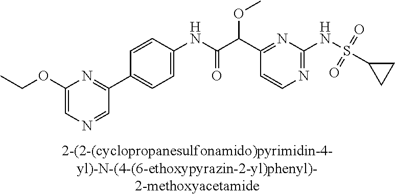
C1(NC(=O)C(C2=NC(NS(C3CC3)(=O)=O)=NC=C2)OC)=CC=C(C2=NC(OCC)=CN=C2)C=C1
